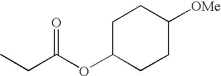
C1C(OC(CC)=O)CCC([OMe])C1
